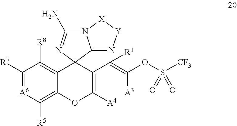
C1([R7])=[A6]C([R5])=C2C(=C1[R8])C1(C(C(=C([A3])OS([CF3])(=O)=O)[R1])=C([A4])O2)C2=N[Y][X]N2C(N)=N1
